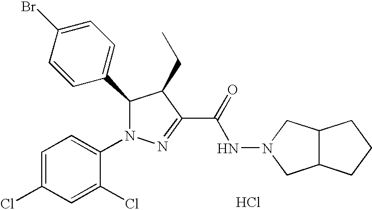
C1=C(Br)C=CC(C2N(C3=CC=C(Cl)C=C3Cl)N=C(C(=O)NN3CC4C(C3)CCC4)C2CC)=C1.Cl
